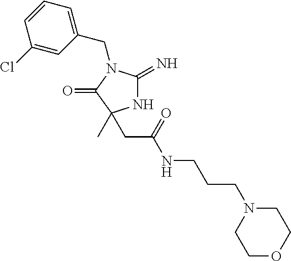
N1C(=N)N(CC2=CC=CC(Cl)=C2)C(=O)C1(C)CC(NCCCN1CCOCC1)=O
